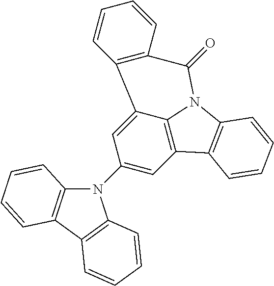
C1(N2C3=C(C4=C2C=CC=C4)C=CC=C3)=CC2=C3C(=C1)C1=C(C(=O)N3C3=C2C=CC=C3)C=CC=C1
